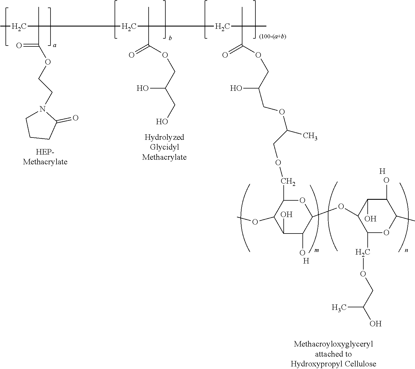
CCC(C)(C(=O)OCCN1CCCC1=O)CC(C)(C(OCC(O)CO)=O)CC(C)(C)C(OCC(O)COC(COCC1C(OC)C(O)C(O)C(OC2C(COCC(O)C)OC(C)C(O)C2O)O1)C)=O.[H].[H]
